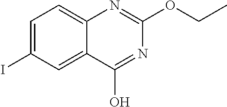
C1=C(I)C=C2C(=C1)N=C(OCC)N=C2O
